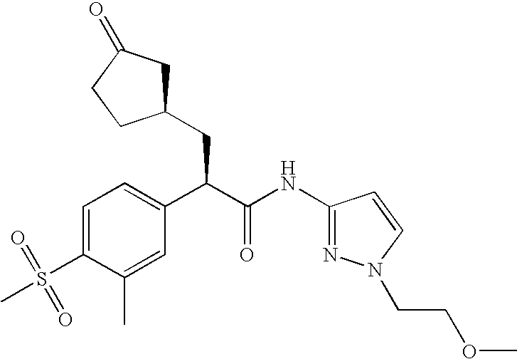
C1=C(S(=O)(=O)C)C(C)=CC(C(C(NC2=NN(CCOC)C=C2)=O)CC2CC(=O)CC2)=C1
